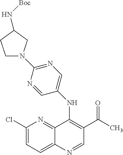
C1(Cl)=CC=C2C(=N1)C(NC1=CN=C(N3CCC(N[Boc])C3)N=C1)=C(C(=O)C)C=N2
